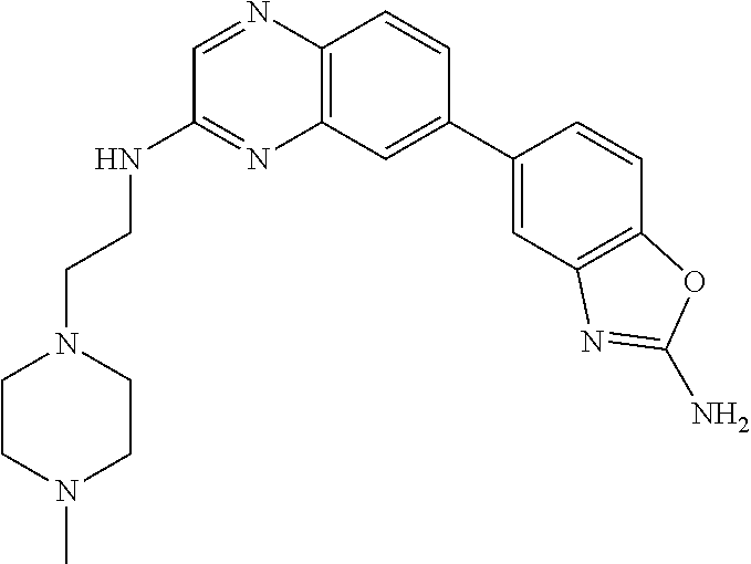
C12=C(C=CC(C3=CC4=C(C=C3)OC(N)=N4)=C1)N=CC(NCCN1CCN(C)CC1)=N2
